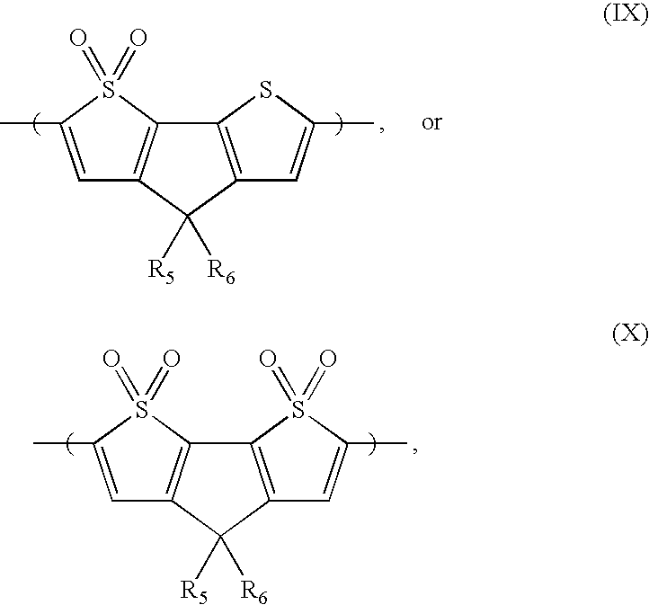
C1=C(C)S(=O)(=O)C2=C1C([R6])([R5])C1=C2S(=O)(=O)C(C)=C1.C1=C(C)S(=O)(=O)C2=C1C([R6])([R5])C1=C2SC(C)=C1
